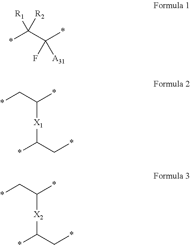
*C(C(*)(F)[A31])([R1])[R2].*CC(*)[X1]C(*)C*.*CC(*)[X2]C(*)C*
